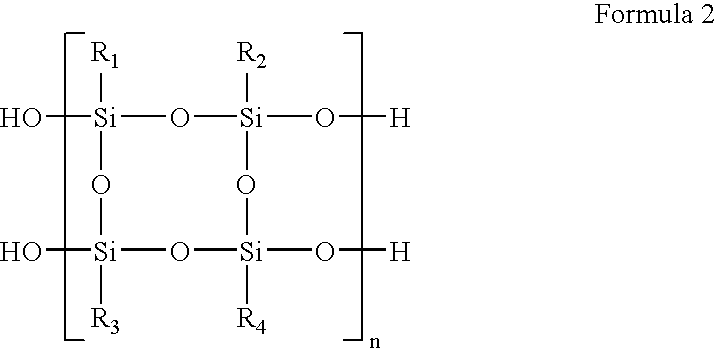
O[Si]1([R1])O[Si](O[H])([R2])O[Si]([R4])(O[H])O[Si]([R3])(O)O1
